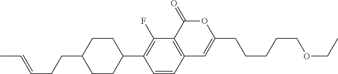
C12=C(C(=O)OC(CCCCCOCC)=C1)C(F)=C(C1CCC(CCC=CC)CC1)C=C2
